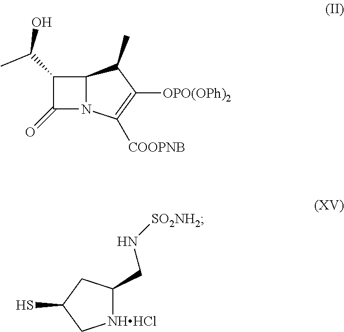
C1(C(C)O)C(=O)N2C1C(C)C([OPO(OPh)2])=C2[COOPNB].SC1CC(CN[SO2NH2])[NHHCl]C1
